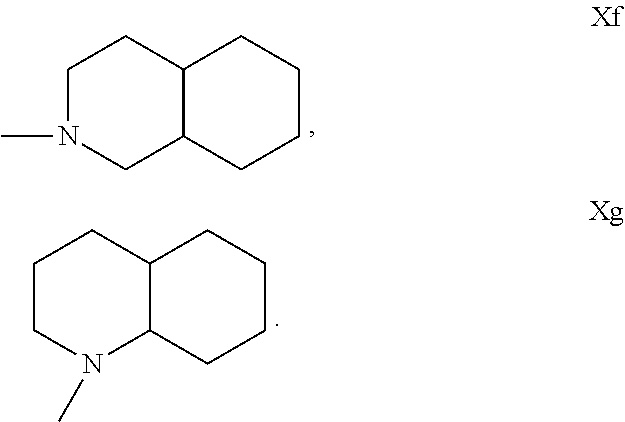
C1N(C)CC2C(C1)CCCC2.C1CN(C)C2C(C1)CCCC2
